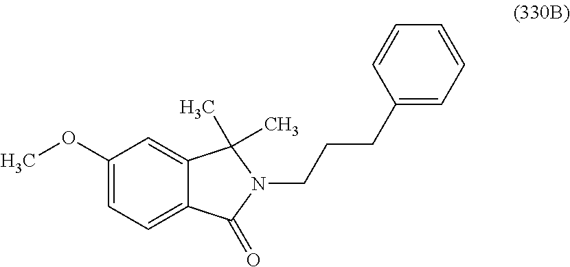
C1(OC)=CC=C2C(=C1)C(C)(C)N(CCCC1=CC=CC=C1)C2=O
